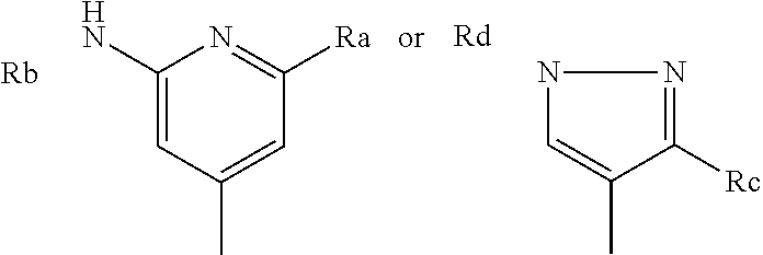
C1(N)=CC(C)=CC([Ra])=N1.N1C=C(C)C([Rc])=N1.[Rd].[Rb]
